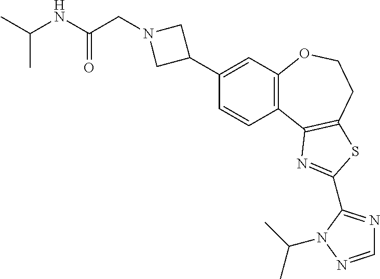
C1=CC2=C(C=C1C1CN(CC(NC(C)C)=O)C1)OCCC1=C2N=C(C2=NC=NN2C(C)C)S1
